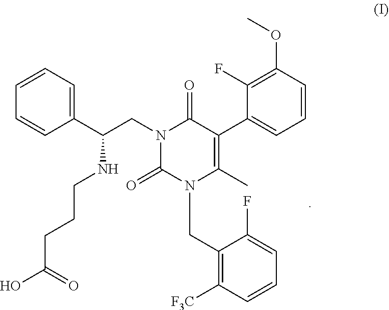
C1=CC=C(C(CN2C(=O)C(C3=CC=CC(OC)=C3F)=C(C)N(CC3=C([F3C])C=CC=C3F)C2=O)NCCCC(O)=O)C=C1
